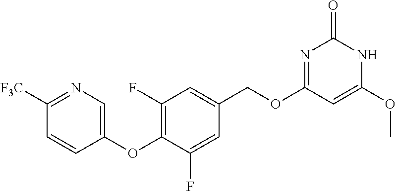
C1([F3C])=NC=C(OC2=C(F)C=C(COC3=NC(=O)NC(OC)=C3)C=C2F)C=C1
